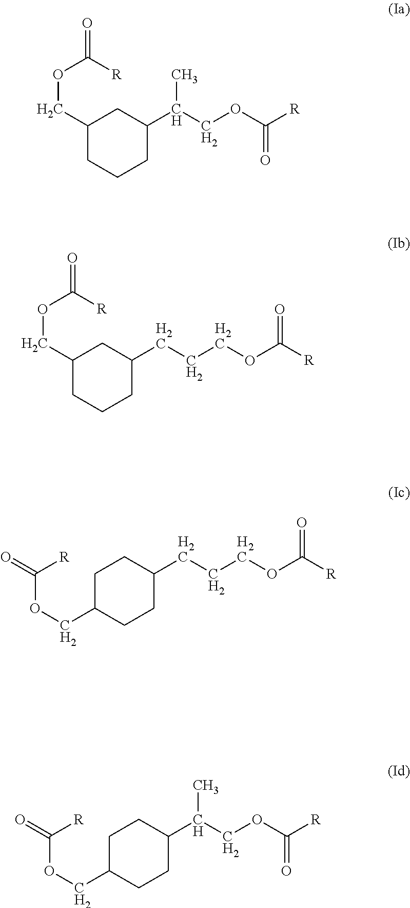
C1(COC(=O)[R])CCCC(C(COC([R])=O)C)C1.C1(COC(=O)[R])CCCC(CCCOC([R])=O)C1.C1C(COC(=O)[R])CCC(CCCOC([R])=O)C1.C1CC(C(COC([R])=O)C)CCC1COC(=O)[R]
